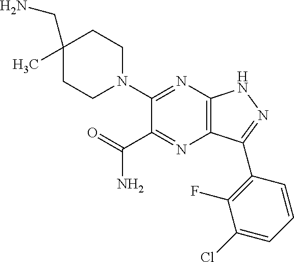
NCC1(C)CCN(C2=NC3=C(N=C2C(=O)N)C(C2=C(F)C(Cl)=CC=C2)=NN3)CC1
